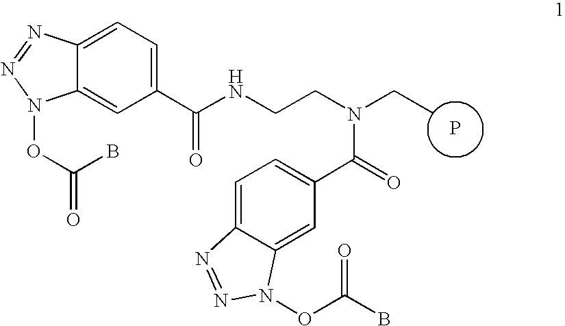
C1(C(NCCN(CC)C(=O)C2=CC=C3C(=C2)N(OC(B)=O)N=N3)=O)=CC=C2C(=C1)N(OC(B)=O)N=N2.P
